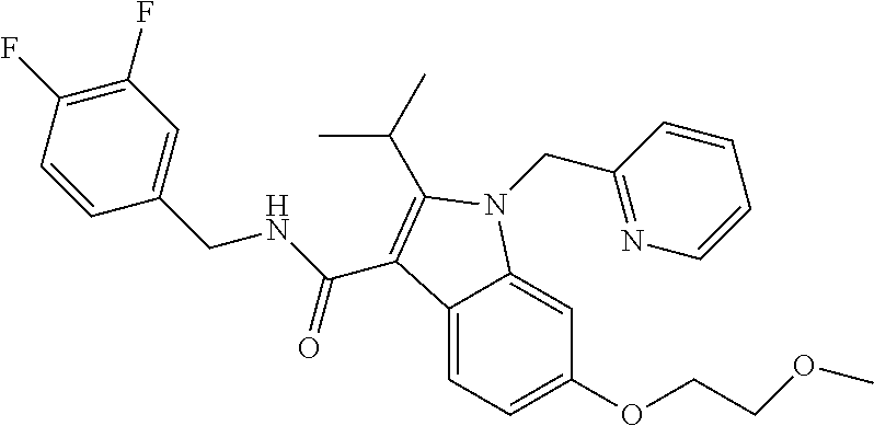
C1(F)=C(F)C=CC(CNC(=O)C2=C(C(C)C)N(CC3=NC=CC=C3)C3=CC(OCCOC)=CC=C32)=C1
